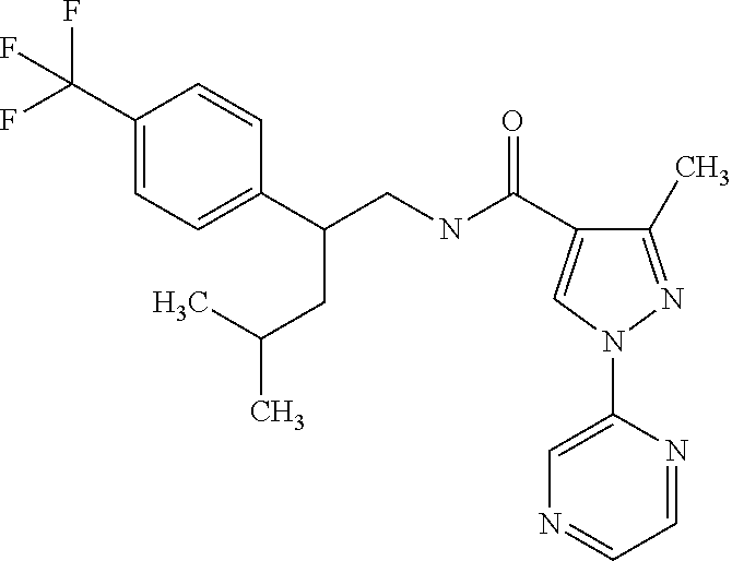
C1(C)=NN(C2=CN=CC=N2)C=C1C(NCC(C1=CC=C(C(F)(F)F)C=C1)CC(C)C)=O
